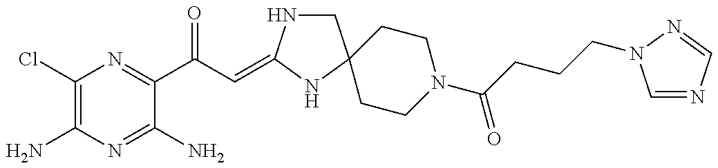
C1(Cl)=C(N)N=C(N)C(C(C=C2NCC3(N2)CCN(C(=O)CCCN2C=NC=N2)CC3)=O)=N1
